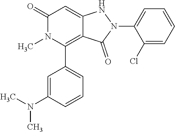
C1=C(N(C)C)C=CC=C1C1=C2C(=CC(=O)N1C)NN(C1=CC=CC=C1Cl)C2=O
